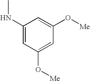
C1(NC)=CC(O[Me])=CC(O[Me])=C1
